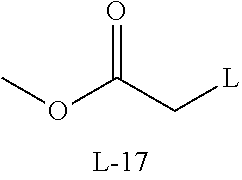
O(C(C[L])=O)C
